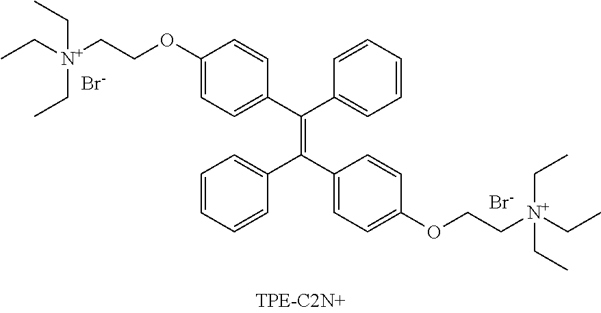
C1(OCC[N+](CC)(CC)CC)=CC=C(C(C2=CC=CC=C2)=C(C2=CC=C(OCC[N+](CC)(CC)CC)C=C2)C2=CC=CC=C2)C=C1.[Br-].[Br-]
